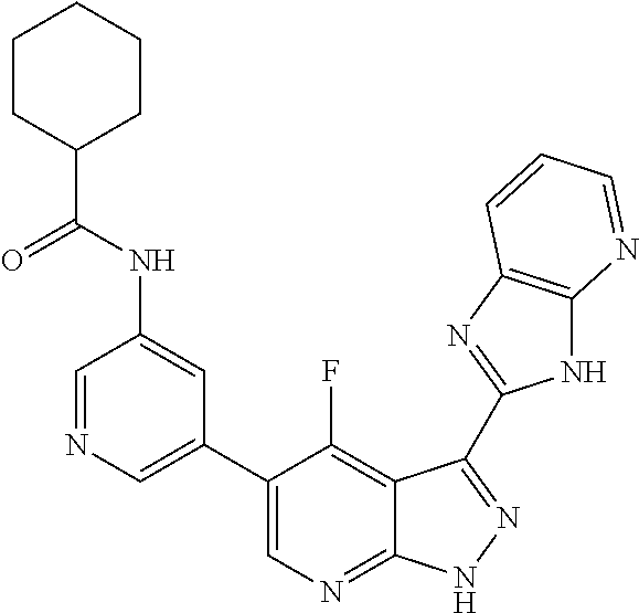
C1=NC=C(C2=CN=C3C(=C2F)C(C2=NC4=C(N2)N=CC=C4)=NN3)C=C1NC(C1CCCCC1)=O
